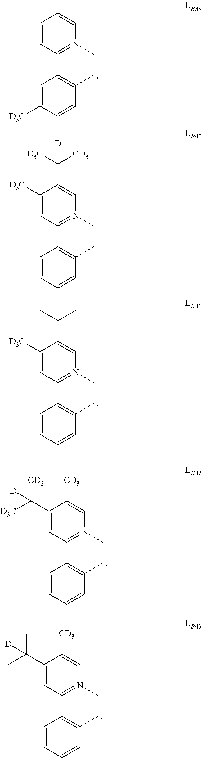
C1([D3C])=CC(C2=C(C)C=CC=C2)=N(C)C=C1C(C)C.C1(C([CD3])([D3C])[D])=CC(C2=C(C)C=CC=C2)=N(C)C=C1[CD3].C1(C(C)(C)[D])=CC(C2=C(C)C=CC=C2)=N(C)C=C1[CD3].C1=CC(C2=C(C)C=CC([D3C])=C2)=N(C)C=C1.C1([D3C])=CC(C2=C(C)C=CC=C2)=N(C)C=C1C([D3C])([CD3])[D]
